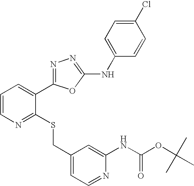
C1(CSC2=NC=CC=C2C2=NN=C(NC3=CC=C(Cl)C=C3)O2)=CC=NC(NC(OC(C)(C)C)=O)=C1
